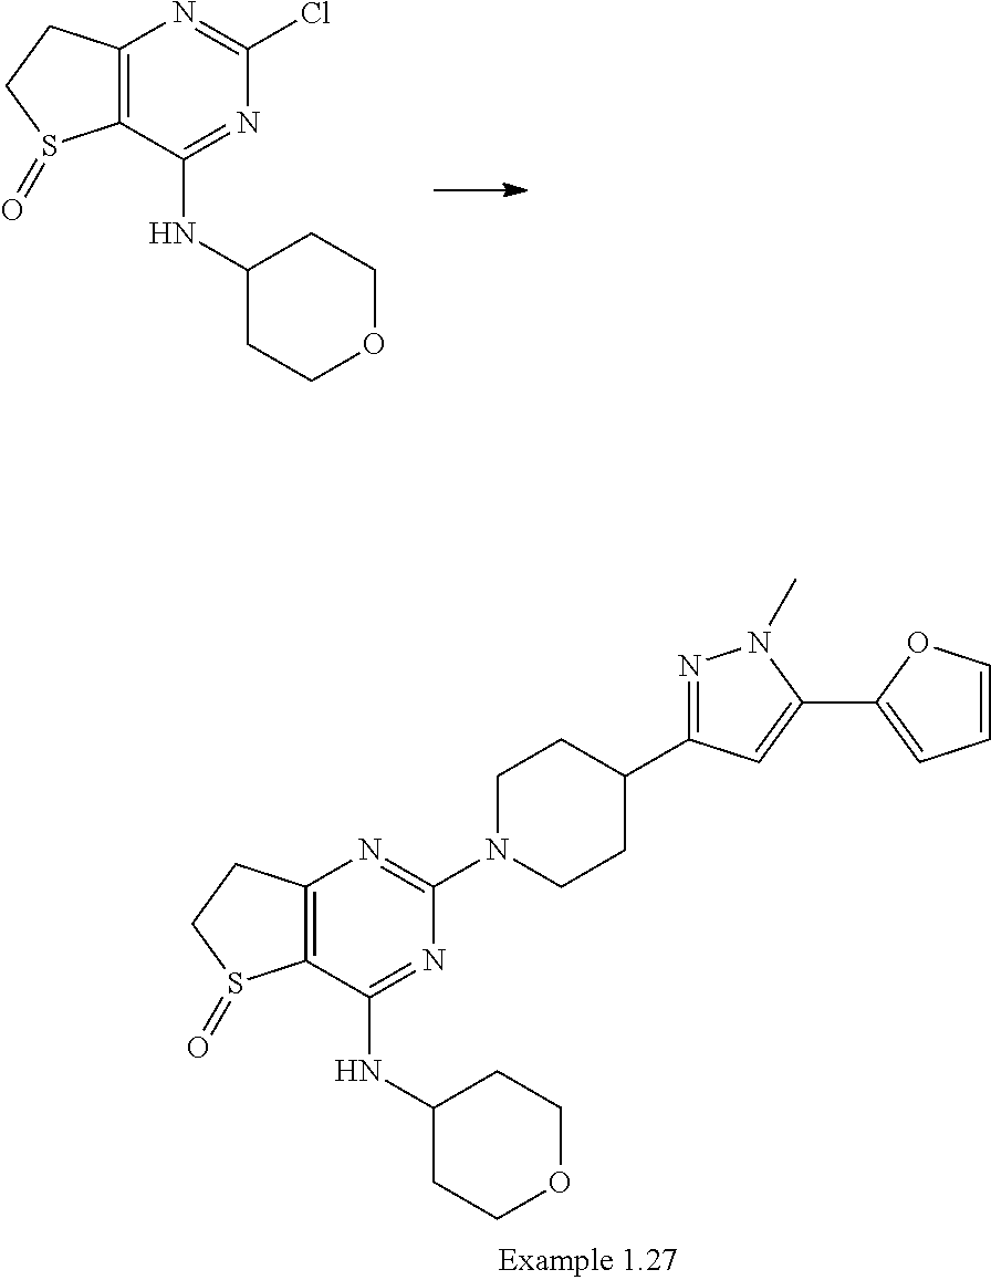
ClC1=NC2=C(C(NC3CCOCC3)=N1)S(=O)CC2.C1N(C2=NC3=C(C(NC4CCOCC4)=N2)S(=O)CC3)CCC(C2=NN(C)C(C3=CC=CO3)=C2)C1
